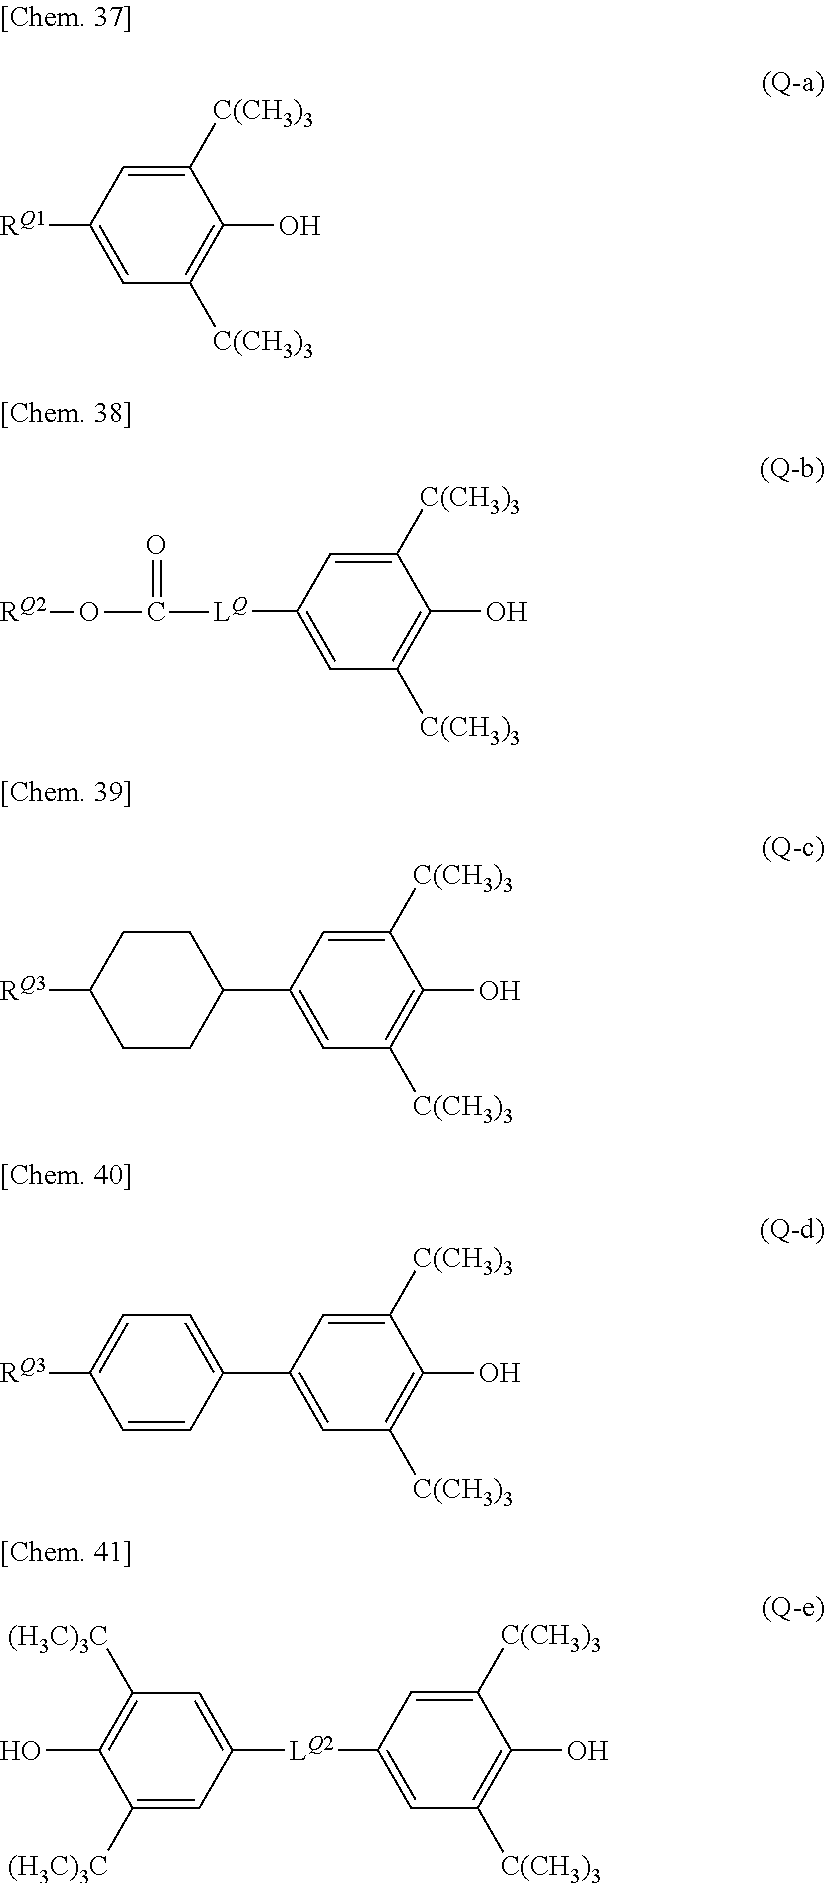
[RQ1]C1=CC([C(CH3)3])=C(O)C([C(CH3)3])=C1.[LQ](C1=CC([C(CH3)3])=C(O)C([C(CH3)3])=C1)C(O[RQ2])=O.C1(C2=CC([C(CH3)3])=C(O)C([C(CH3)3])=C2)CCC([RQ3])CC1.C1(C2=CC([C(CH3)3])=C(O)C([C(CH3)3])=C2)=CC=C([RQ3])C=C1.[LQ2](C1=CC([C(CH3)3])=C(O)C([C(CH3)3])=C1)C1=CC([(H3C)3C])=C(O)C([(H3C)3C])=C1
